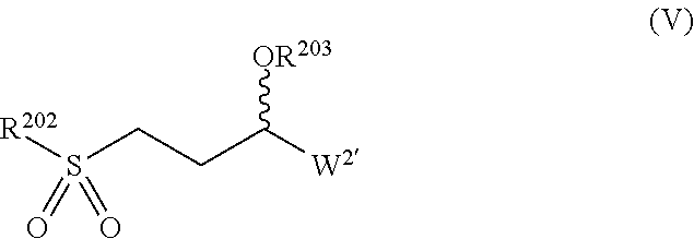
[R202]S(CCC([W2])[OR203])(=O)=O
